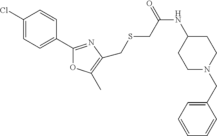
C1(Cl)=CC=C(C2=NC(CSCC(NC3CCN(CC4=CC=CC=C4)CC3)=O)=C(C)O2)C=C1
